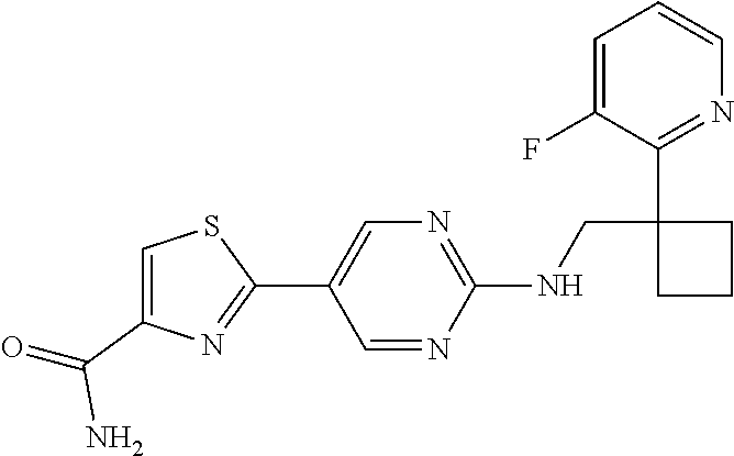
C1=C(F)C(C2(CNC3=NC=C(C4=NC(C(=O)N)=CS4)C=N3)CCC2)=NC=C1
